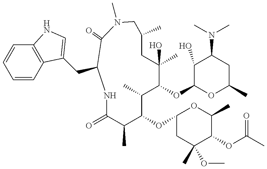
C1(=O)N(C)CC(C)CC(C)(O)C(OC2OC(C)CC(N(C)C)C2O)C(C)C(OC2CC(C)(OC)C(OC(=O)C)C(C)O2)C(C)C(=O)NC1CC1=CNC2=C1C=CC=C2
